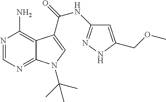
N1=CN=C2C(=C1N)C(C(=O)NC1=NNC(COC)=C1)=CN2C(C)(C)C
